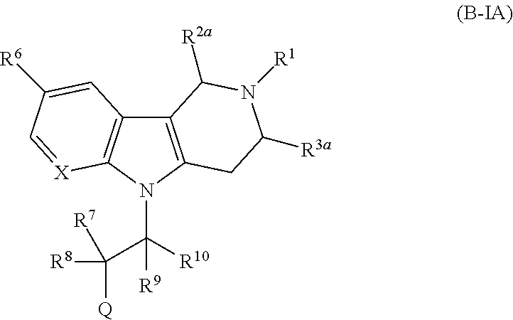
C12=C(N(C([R9])([R10])C([R8])([Q])[R7])C3=C1C=C([R6])C=[X]3)CC([R3a])N([R1])C2[R2a]
